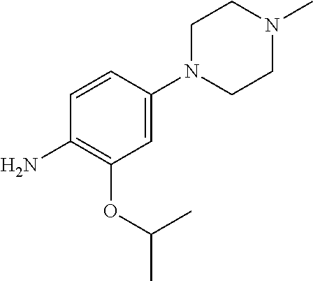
C1N(C2=CC(OC(C)C)=C(N)C=C2)CCN(C)C1
